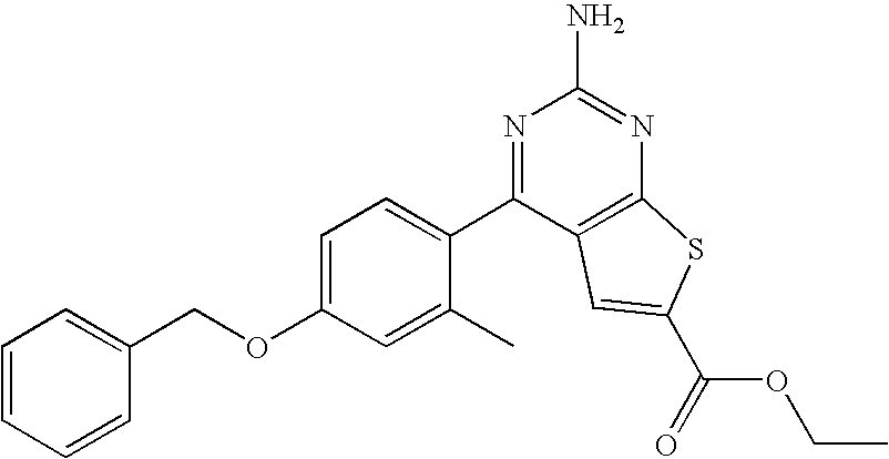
C1=C(OCC2=CC=CC=C2)C=C(C)C(C2=NC(N)=NC3=C2C=C(C(=O)OCC)S3)=C1
